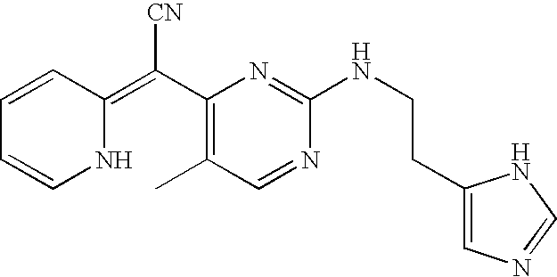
N1C(=C(C2=C(C)C=NC(NCCC3=CN=CN3)=N2)[CN])C=CC=C1
